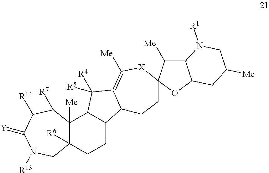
C12([R6])C([Me])(C3C(CC1)C1C(=C([Me])[X]C4(CC1)C([Me])C1C(CC([Me])CN1[R1])O4)C3([R4])[R5])C([R7])C([R14])C(=[Y])N([R13])C2
